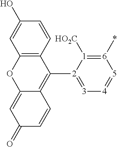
C12=C(C=CC(O)=C1)C([2]1=[3][4]=[5][6](*)=[1]1[HO2C])=C1C(=CC(=O)C=C1)O2
